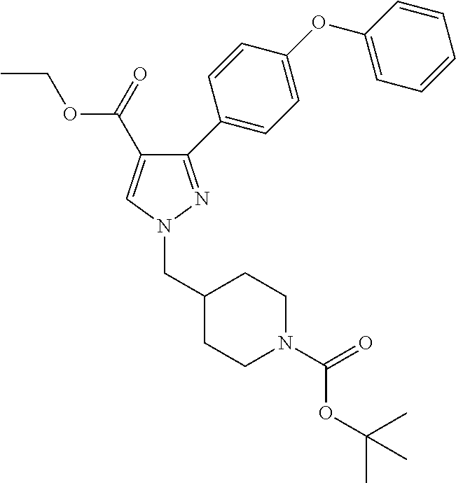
N1(CC2CCN(C(=O)OC(C)(C)C)CC2)N=C(C2=CC=C(OC3=CC=CC=C3)C=C2)C(C(OCC)=O)=C1
